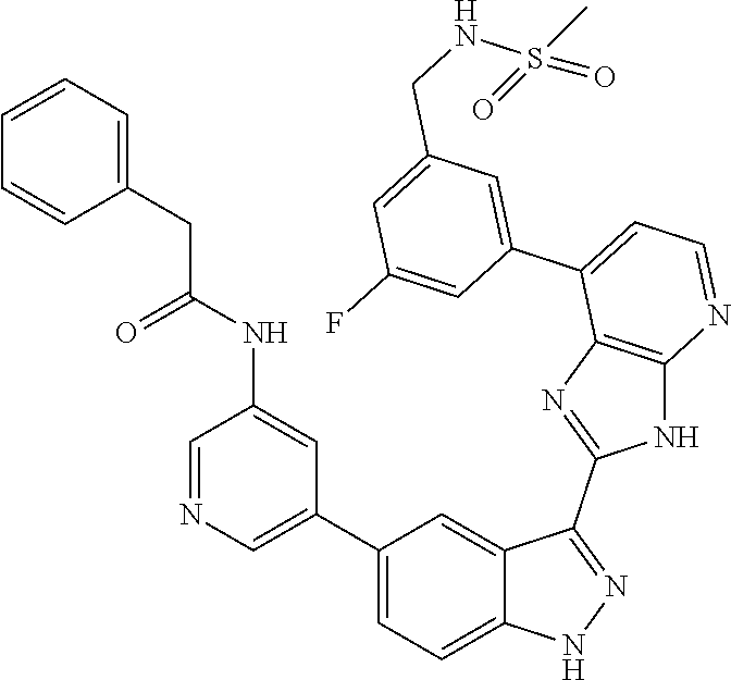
C1=NC=C(C2=CC=C3C(=C2)C(C2=NC4=C(N2)N=CC=C4C2=CC(CNS(=O)(C)=O)=CC(F)=C2)=NN3)C=C1NC(CC1=CC=CC=C1)=O
